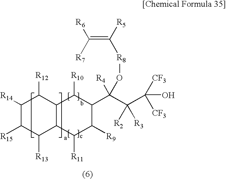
C(=C([R5])[R8]OC([R4])(C(C([CF3])([CF3])O)([R2])[R3])C1C([R10])C2C(C([R11])C1[R9])C([R13])C([R15])C([R14])C2[R12])([R7])[R6]
